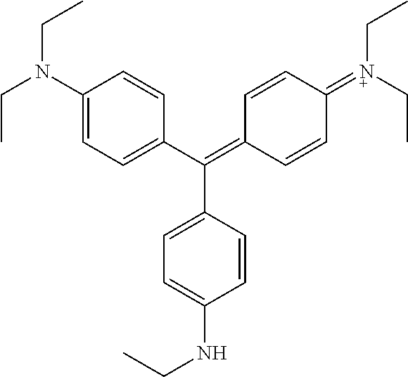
C1(N(CC)CC)=CC=C(C(=C2C=CC(=[N+](CC)CC)C=C2)C2=CC=C(NCC)C=C2)C=C1
